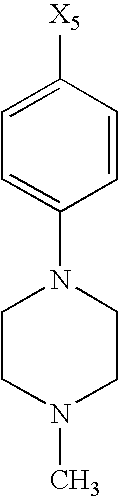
C1([X5])=CC=C(N2CCN(C)CC2)C=C1
